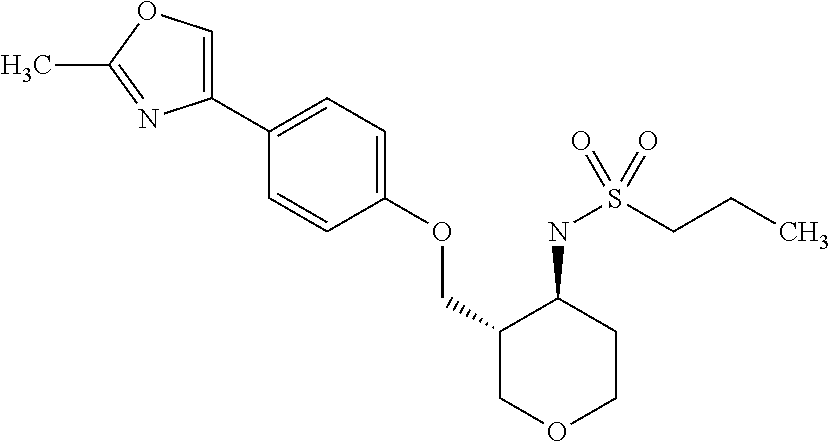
C1(C2=CC=C(OCC3COCCC3NS(CCC)(=O)=O)C=C2)=COC(C)=N1
